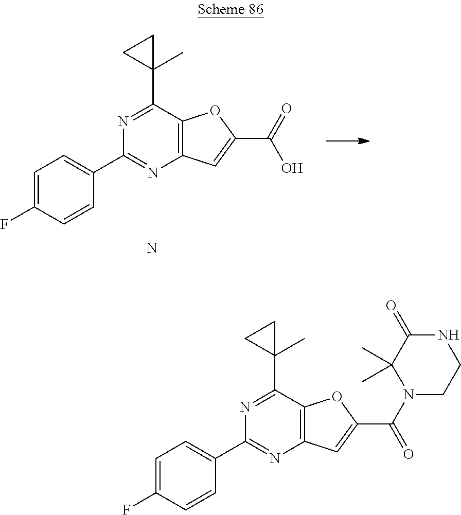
C1(C2=CC=C(F)C=C2)=NC2=C(C(C3(C)CC3)=N1)OC(C(N1CCNC(=O)C1(C)C)=O)=C2.C1(C2=CC=C(F)C=C2)=NC2=C(C(C3(C)CC3)=N1)OC(C(O)=O)=C2.N
